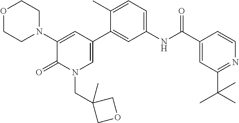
O1CCN(C2=CC(C3=CC(NC(C4=CC(C(C)(C)C)=NC=C4)=O)=CC=C3C)=CN(CC3(C)COC3)C2=O)CC1
